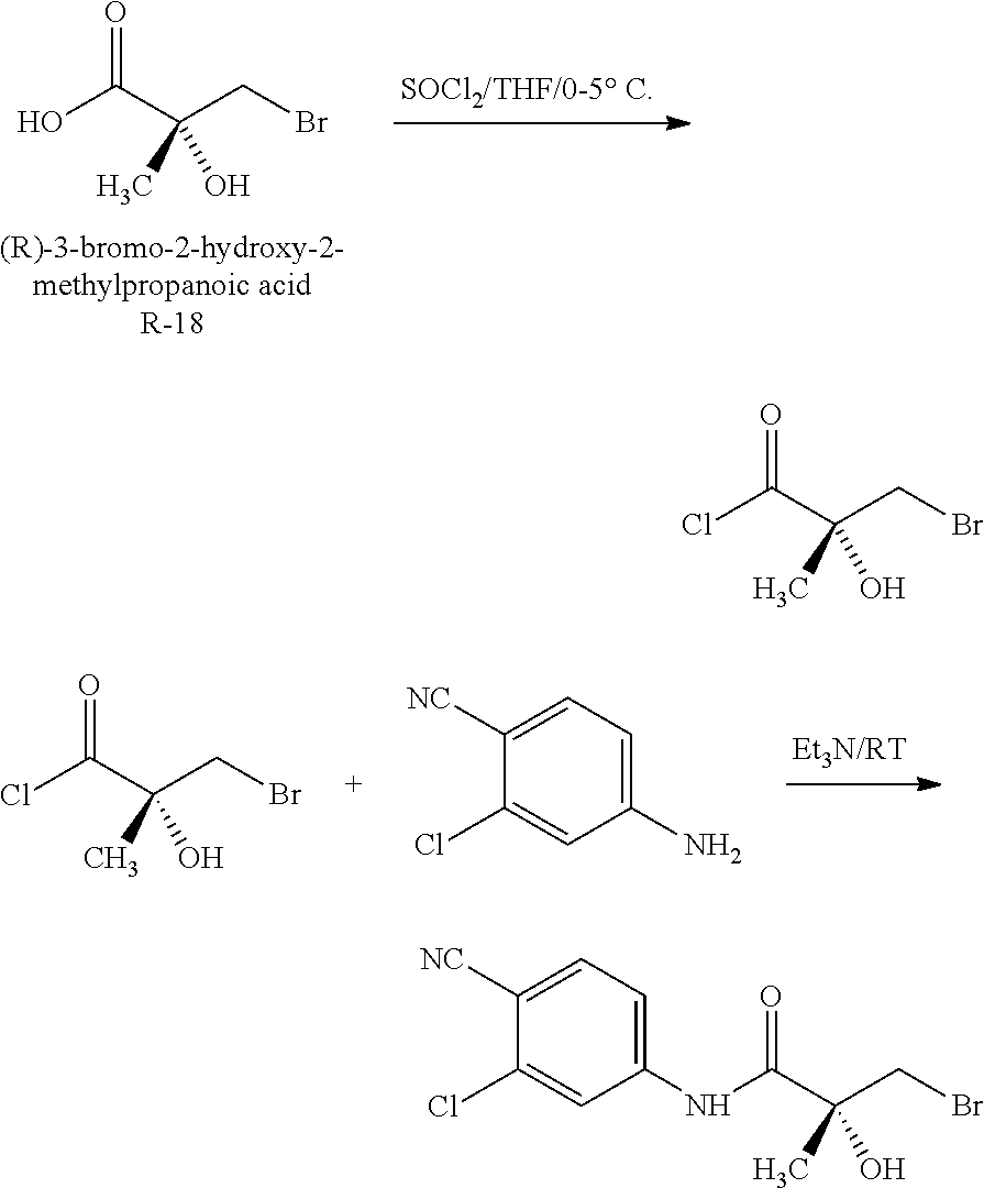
OC(C(CBr)(C)O)=O.ClC(C(CBr)(C)O)=O.C1(N)=CC=C([NC])C(Cl)=C1.ClC(C(CBr)(C)O)=O.C1(NC(=O)C(CBr)(C)O)=CC=C([NC])C(Cl)=C1
